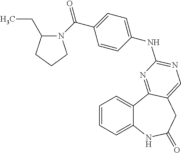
C1=CC=C2C(=C1)C1=NC(NC3=CC=C(C(=O)N4C(CC)CCC4)C=C3)=NC=C1CC(=O)N2
